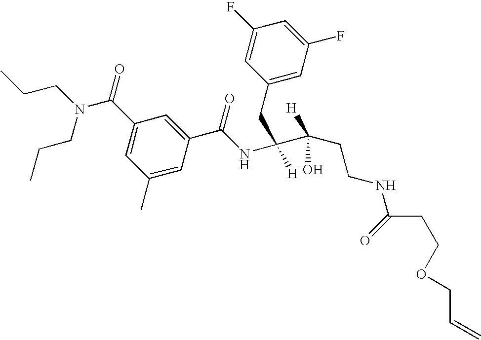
C1(C)=CC(C(NC(CC2=CC(F)=CC(F)=C2)([H])C(O)([H])CCNC(=O)CCOCC=C)=O)=CC(C(N(CCC)CCC)=O)=C1
